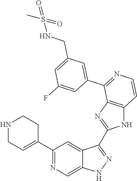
C1(C2=CCNCC2)=NC=C2C(=C1)C(C1=NC3=C(N1)C=CN=C3C1=CC(CNS(C)(=O)=O)=CC(F)=C1)=NN2
